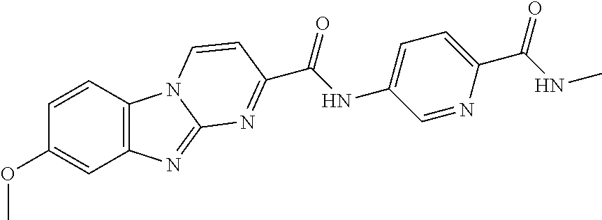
C12=C(C=CC(OC)=C1)N1C(=N2)N=C(C(NC2=CC=C(C(NC)=O)N=C2)=O)C=C1
